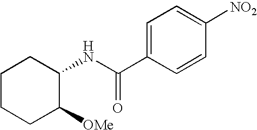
C1CCC([OMe])C(NC(C2=CC=C([NO2])C=C2)=O)C1
